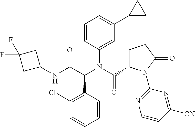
C1(NC(C(N(C(=O)C2CCC(=O)N2C2=NC=CC([CN])=N2)C2=CC(C3CC3)=CC=C2)C2=C(Cl)C=CC=C2)=O)CC(F)(F)C1
